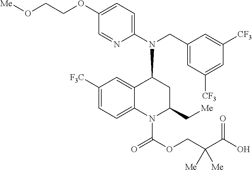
C1(N(CC2=CC([CF3])=CC([CF3])=C2)C2C3=CC([F3C])=CC=C3N(C(OCC(C(O)=O)([Me])[Me])=O)C(C[Me])C2)=CC=C(OCCO[Me])C=N1
